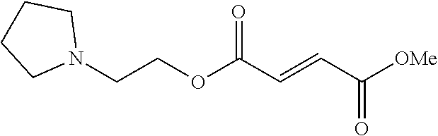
[OMe]C(C=CC(OCCN1CCCC1)=O)=O
